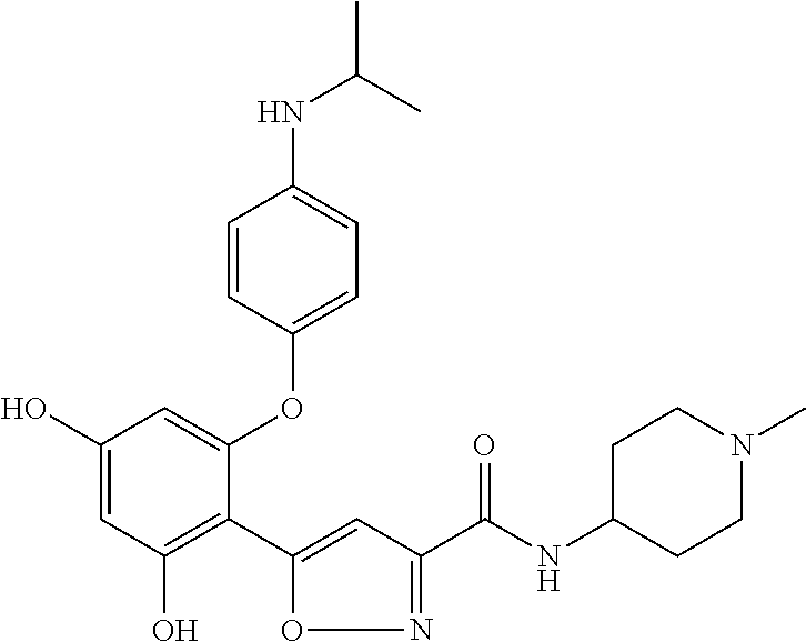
C1(O)=CC(O)=C(C2=CC(C(NC3CCN(C)CC3)=O)=NO2)C(OC2=CC=C(NC(C)C)C=C2)=C1
